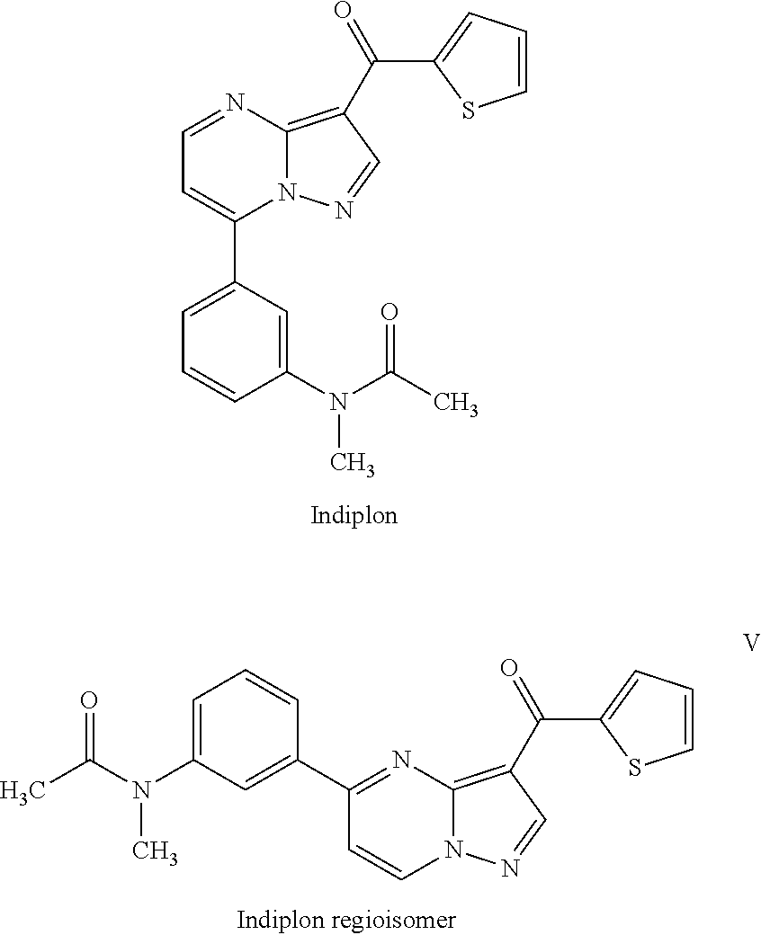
C1=CC(N(C(C)=O)C)=CC(C2=CC=NC3=C(C(=O)C4=CC=CS4)C=NN23)=C1.C1=CC(C2=CC(N(C(C)=O)C)=CC=C2)=NC2=C(C(=O)C3=CC=CS3)C=NN12
